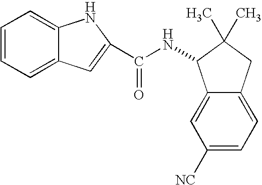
C1=CC=C2C(=C1)NC(C(NC1C3=CC([NC])=CC=C3CC1(C)C)=O)=C2
